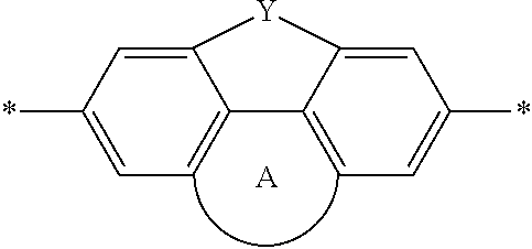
C1(*)=CC=C2C(=C1)[Y]C1=CC(*)=CC=C21.[A]
